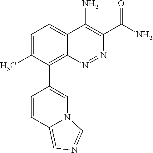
C1=C(C)C(C2=CN3C(=CN=C3)C=C2)=C2C(=C1)C(N)=C(C(N)=O)N=N2
